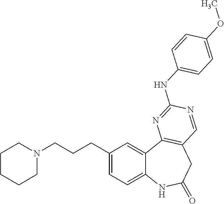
C1(CCCN2CCCCC2)=CC=C2C(=C1)C1=C(CC(=O)N2)C=NC(NC2=CC=C(OC)C=C2)=N1
